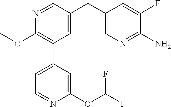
C1(OC)=C(C2=CC=NC(OC(F)F)=C2)C=C(CC2=CN=C(N)C(F)=C2)C=N1
